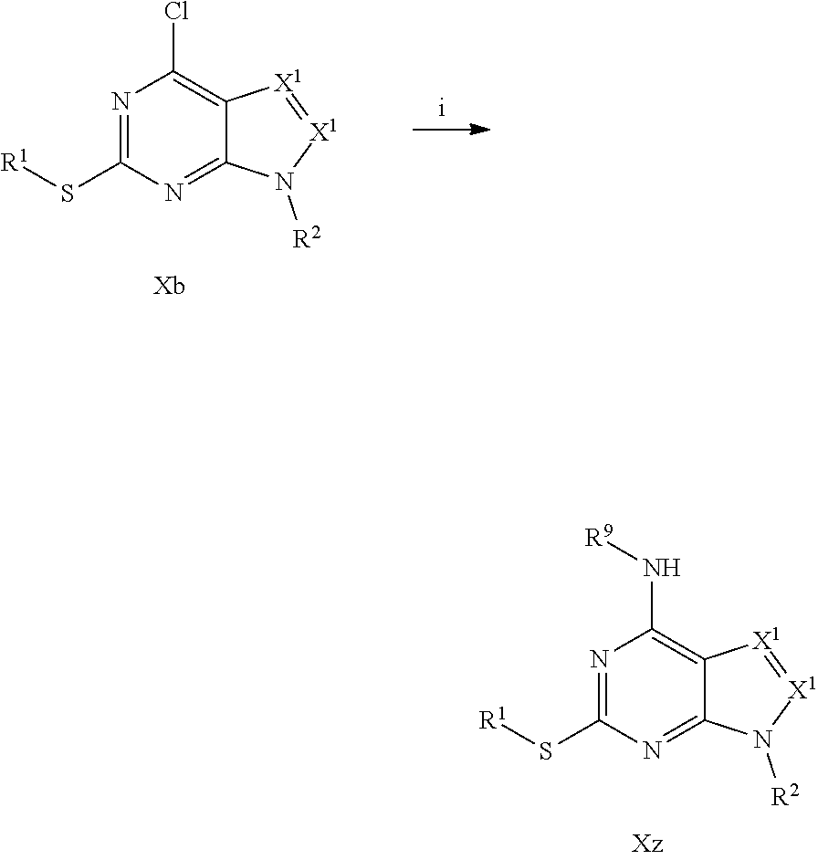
N1=C(S[R1])N=C2C(=C1N[R9])[X1]=[X1]N2[R2].N1=C(S[R1])N=C2C(=C1Cl)[X1]=[X1]N2[R2]
